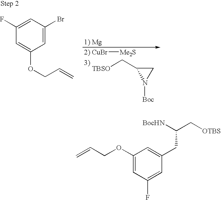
C1(F)=CC(Br)=CC(OCC=C)=C1.[CuBr][Me2S].[TBSO]CC1N([Boc])C1.C1(OCC=C)=CC(F)=CC(CC(C[OTBS])[BocHN])=C1
